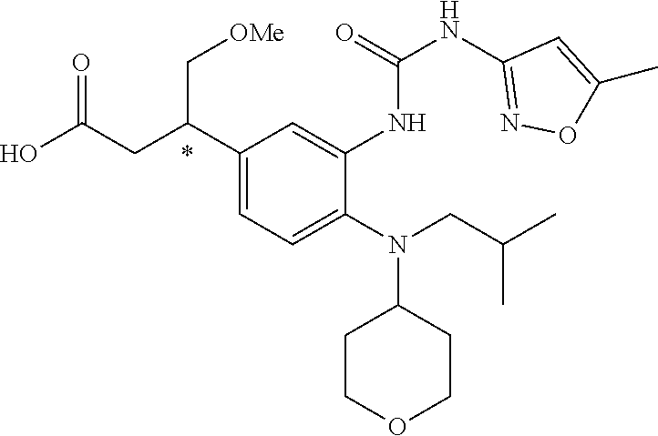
N(C1CCOCC1)(CC(C)C)C1=CC=C(C(CC(O)=O)C[OMe])C=C1NC(=O)NC1=NOC(C)=C1
